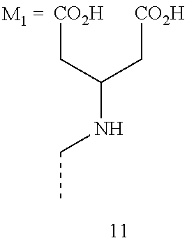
C(C)NC(C[CO2H])C[CO2H]
